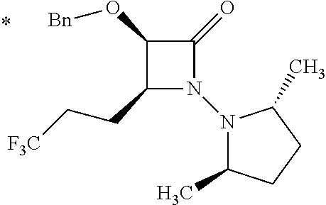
C1(O[Bn])C(CC[F3C])N(N2C(C)CCC2C)C1=O
